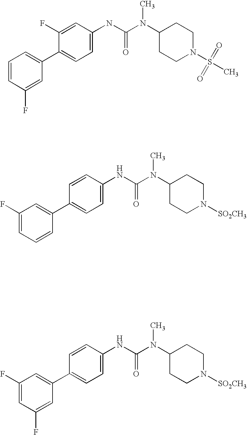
C1=CC(F)=CC(C2=CC=C(NC(=O)N(C3CCN(S(=O)(=O)C)CC3)C)C=C2F)=C1.C1(F)=CC=CC(C2=CC=C(NC(=O)N(C3CCN([SO2CH3])CC3)C)C=C2)=C1.C1(F)=CC(F)=CC(C2=CC=C(NC(=O)N(C3CCN([SO2CH3])CC3)C)C=C2)=C1
